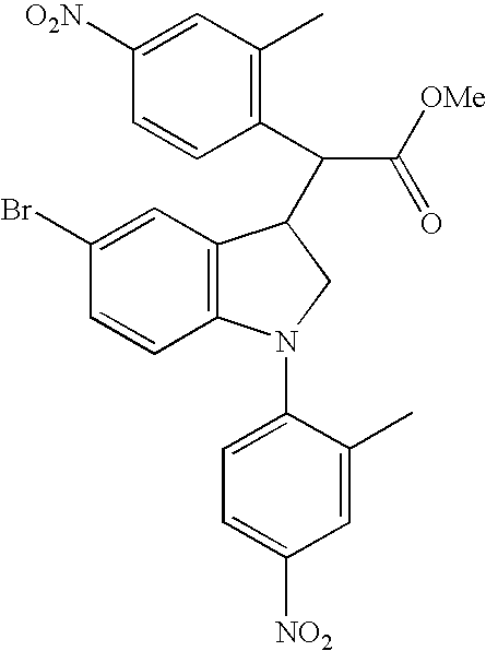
C1=CC2=C(C=C1Br)C(C(C([OMe])=O)C1=C(C)C=C([O2N])C=C1)CN2C1=CC=C([NO2])C=C1C
